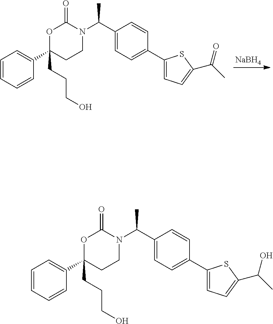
O1C(C2=CC=CC=C2)(CCCO)CCN(C(C2=CC=C(C3=CC=C(C(=O)C)S3)C=C2)C)C1=O.[NaBH4].O1C(C2=CC=CC=C2)(CCCO)CCN(C(C2=CC=C(C3=CC=C(C(O)C)S3)C=C2)C)C1=O
